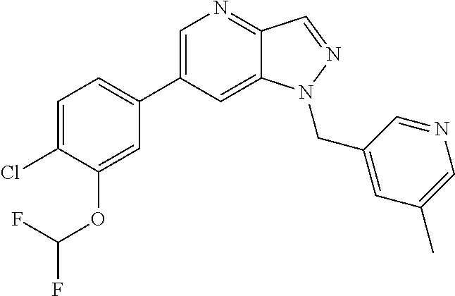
C1=C(C2=CC=C(Cl)C(OC(F)F)=C2)C=C2C(=N1)C=NN2CC1=CC(C)=CN=C1
